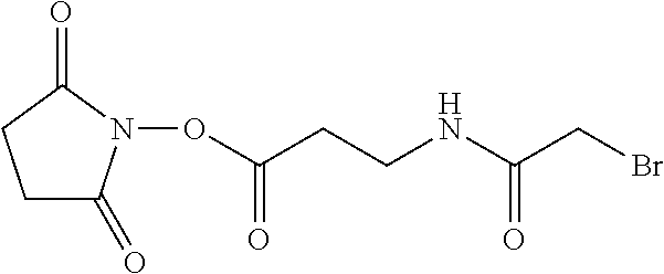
O(N1C(=O)CCC1=O)C(CCNC(CBr)=O)=O
